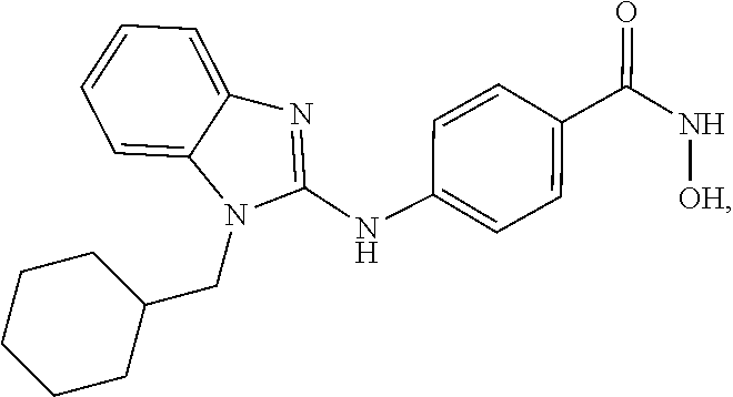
C1CC(CN2C(NC3=CC=C(C(N[OH])=O)C=C3)=NC3=CC=CC=C23)CCC1
